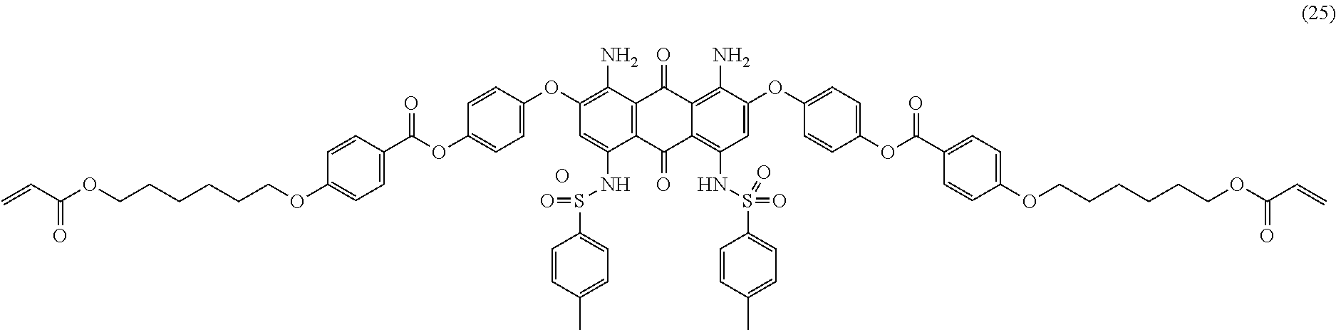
O.C1(OC2=CC(NS(=O)(C3=CC=C(C)C=C3)=O)=C3C(=O)C4=C(C(N)=C(OC5=CC=C(OC(C6=CC=C(OCCCCCCOC(C=C)=O)C=C6)=O)C=C5)C=C4NS(=O)C4=CC=C(C)C=C4)C(=O)C3=C2N)=CC=C(OC(C2=CC=C(OCCCCCCOC(C=C)=O)C=C2)=O)C=C1
